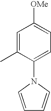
C1=C(C)C(N2C=CC=C2)=CC=C1[OMe]
